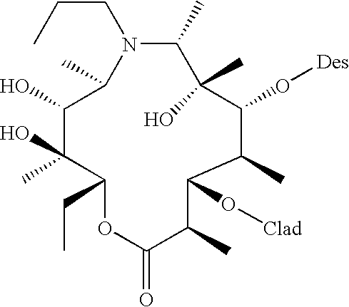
C1(C)N(CCC)C(C)C(O)C(O)(C)C(CC)OC(=O)C(C)C(O[Clad])C(C)C(O[Des])C1(O)C
